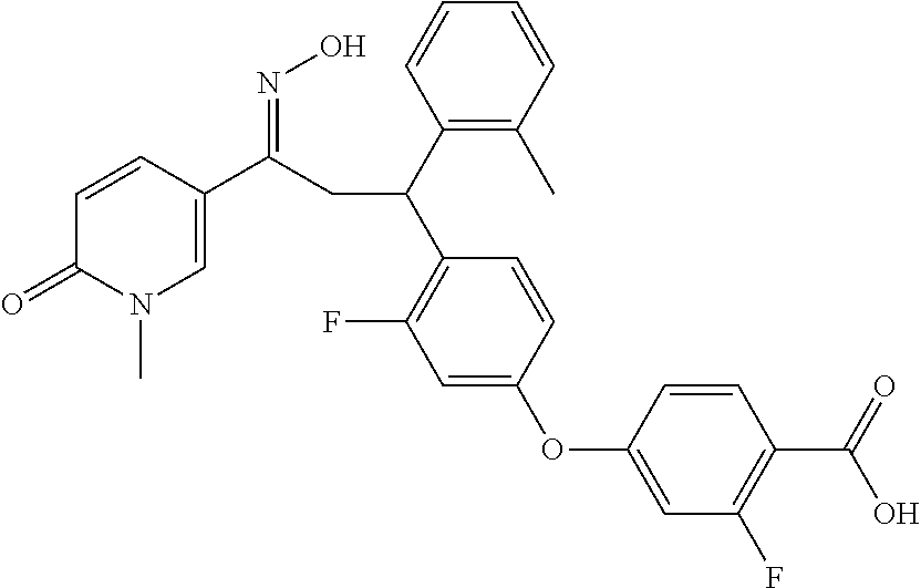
C1(C(C2=C(F)C=C(OC3=CC(F)=C(C(=O)O)C=C3)C=C2)CC(C2=CN(C)C(=O)C=C2)=NO)=C(C)C=CC=C1
